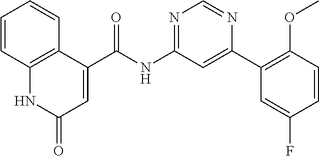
C(NC1=NC=NC(C2=C(OC)C=CC(F)=C2)=C1)(=O)C1=CC(=O)NC2=C1C=CC=C2
